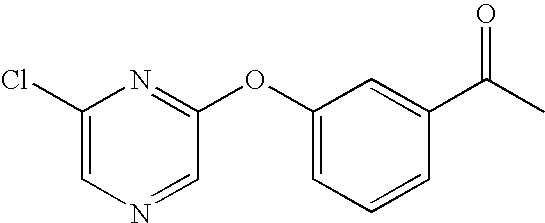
C1(Cl)=CN=CC(OC2=CC=CC(C(C)=O)=C2)=N1
